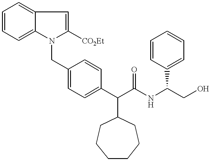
C1=CC=C2C(=C1)C=C([CO2Et])N2CC1=CC=C(C(C(NC(CO)C2=CC=CC=C2)=O)C2CCCCCC2)C=C1
